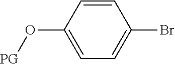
C1=CC(O[PG])=CC=C1Br
